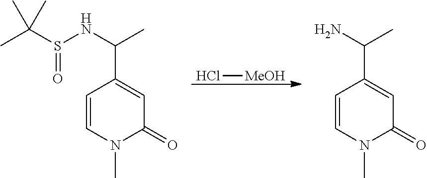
Cl[MeOH].C1=CN(C)C(=O)C=C1C(NS(C(C)(C)C)=O)C.C1=CN(C)C(=O)C=C1C(N)C
